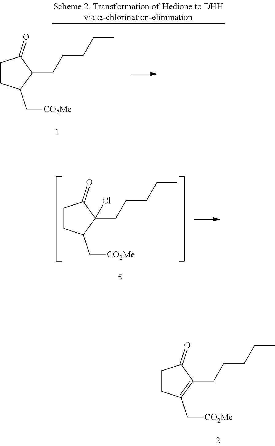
C1CC(C[CO2Me])=C(CCCCC)C1=O.C1CC(C[CO2Me])C(CCCCC)(Cl)C1=O.C1CC(C[CO2Me])C(CCCCC)C1=O
